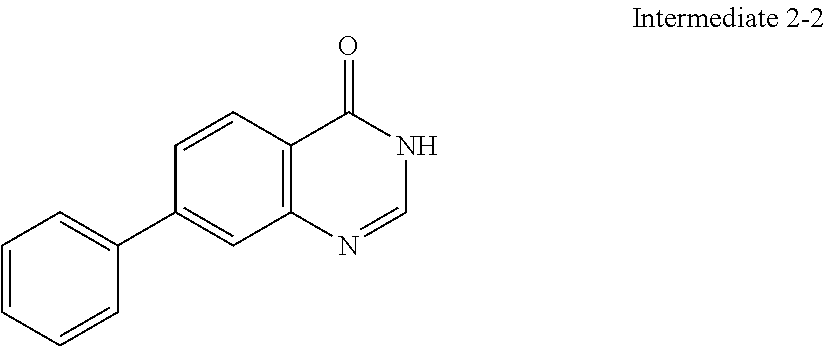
C1=CC=CC(C2=CC3=C(C=C2)C(=O)NC=N3)=C1
